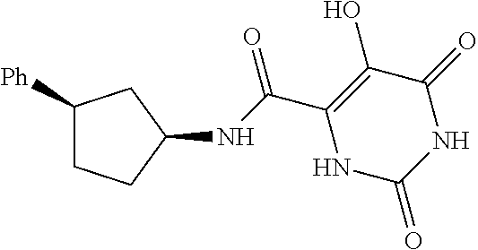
C(C1=C(O)C(=O)NC(=O)N1)(=O)NC1CC([Ph])CC1
